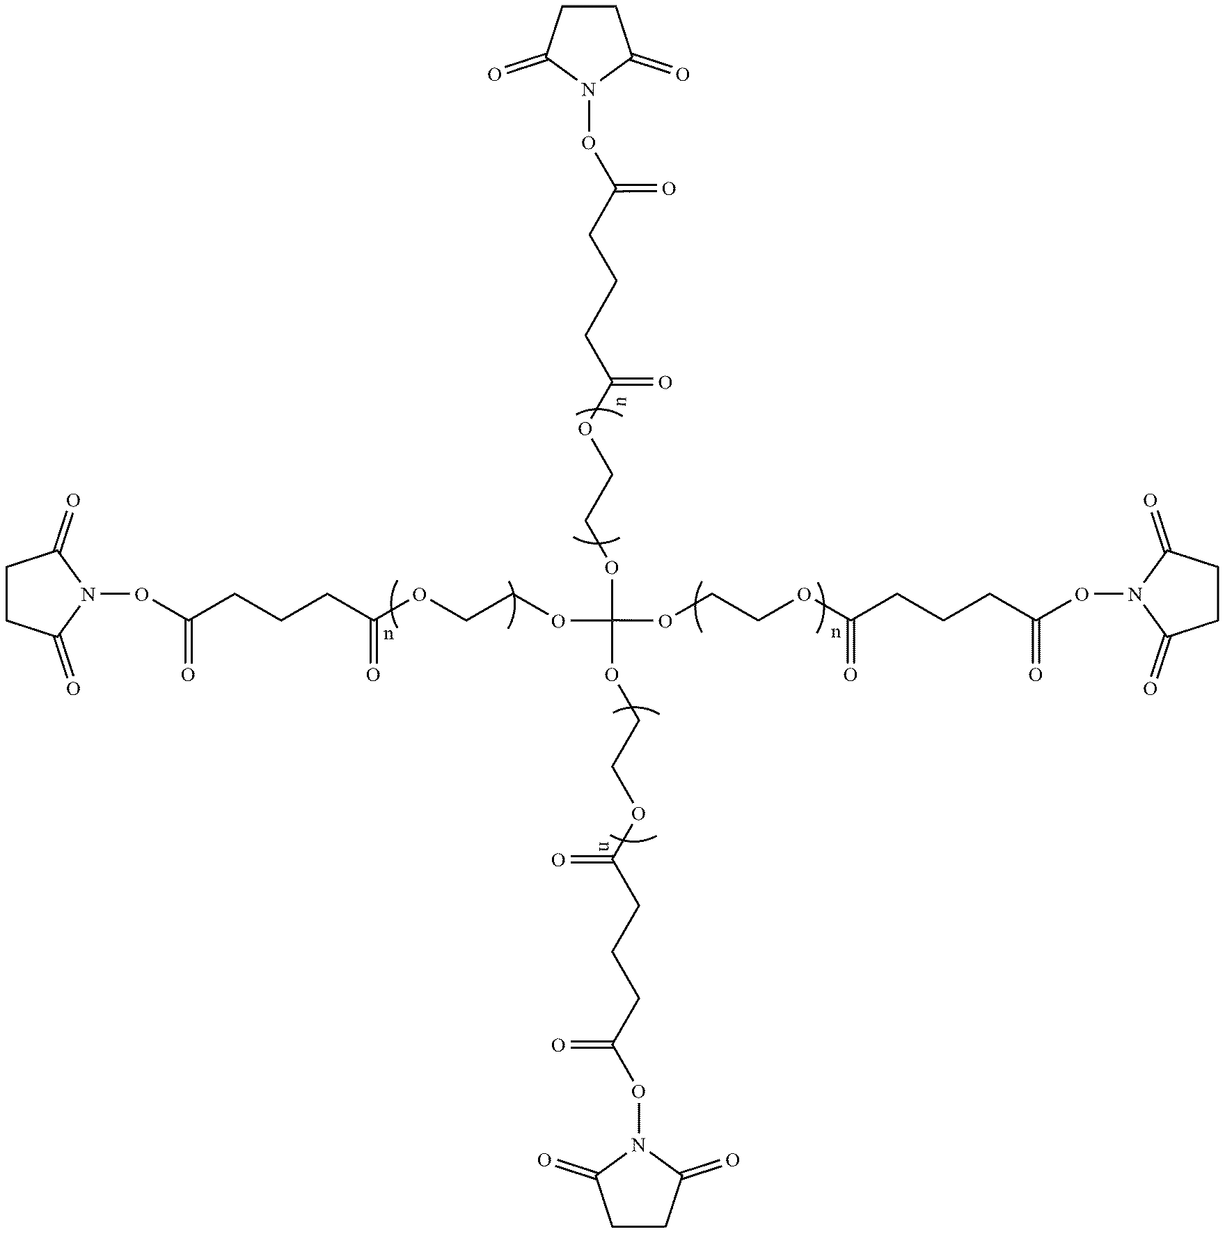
C(OCCOC(OCCOC(CCCC(ON1C(=O)CCC1=O)=O)=O)(OCCOC(CCCC(ON1C(=O)CCC1=O)=O)=O)OCCOC(CCCC(ON1C(=O)CCC1=O)=O)=O)(CCCC(ON1C(=O)CCC1=O)=O)=O
